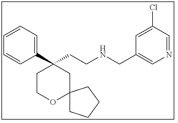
C1(C2(CCNCC3=CN=CC(Cl)=C3)CCOC3(C2)CCCC3)=CC=CC=C1
